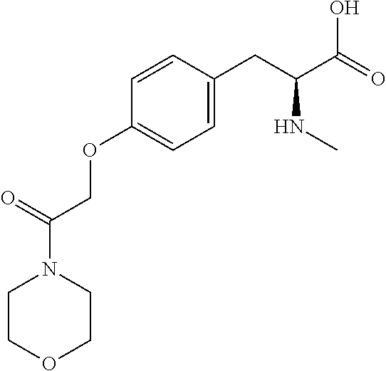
C1COCCN1C(=O)COC1=CC=C(CC(C(=O)O)NC)C=C1
